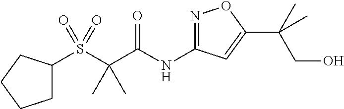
N1=C(NC(C(S(C2CCCC2)(=O)=O)(C)C)=O)C=C(C(C)(CO)C)O1
